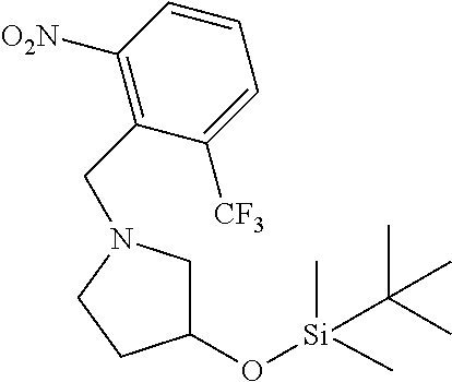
C1(CN2CC(O[Si](C)(C)C(C)(C)C)CC2)=C([O2N])C=CC=C1[CF3]
